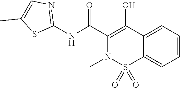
C1=CC=C2C(=C1)S(=O)(=O)N(C)C(C(NC1=NC=C(C)S1)=O)=C2O
